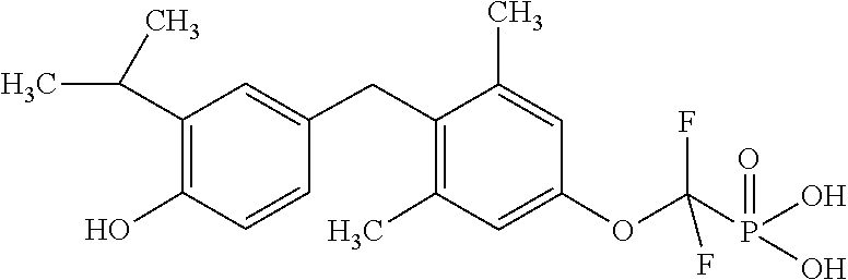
C1(CC2=C(C)C=C(OC(P(O)(O)=O)(F)F)C=C2C)=CC(C(C)C)=C(O)C=C1
